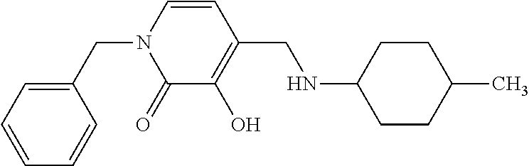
C1=CC=CC(CN2C(=O)C(O)=C(CNC3CCC(C)CC3)C=C2)=C1
